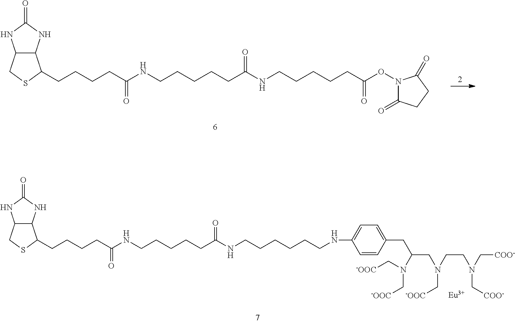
C12C(NC(=O)N1)C(CCCCC(=O)NCCCCCC(NCCCCCC(ON1C(=O)CCC1=O)=O)=O)SC2.[Eu].C1=CC(CC(N(C[-OOC])C[-OOC])CN(CCN(C[COO-])C[COO-])C[-OOC])=CC=C1NCCCCCCNC(CCCCCNC(CCCCC1C2C(NC(=O)N2)CS1)=O)=O
